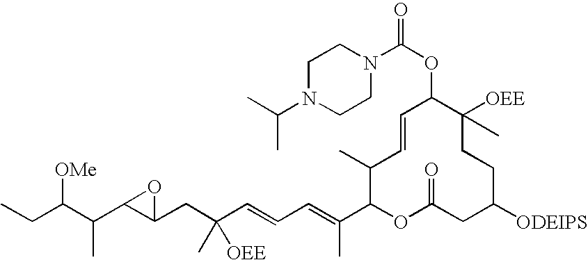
CCC(C(C1C(CC(C=CC=C(C2OC(=O)CC([ODEIPS])CCC([OEE])(C)C(OC(N3CCN(C(C)C)CC3)=O)C=CC2C)C)([OEE])C)O1)C)[OMe]
